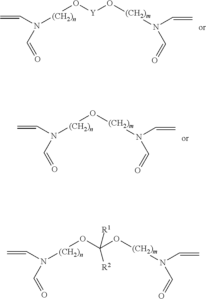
C=CN([(CH2)n]O[Y]O[(CH2)m]N(C=C)C=O)C=O.C=CN([(CH2)n]O[(CH2)m]N(C=C)C=O)C=O.C=CN([(CH2)n]OC(O[(CH2)m]N(C=C)C=O)([R2])[R1])C=O
